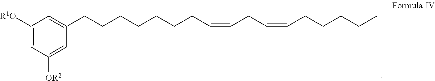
C1([R1O])=CC([OR2])=CC(CCCCCCCC=CCC=CCCCCC)=C1
